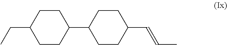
C1(C2CCC(C=CC)CC2)CCC(CC)CC1
